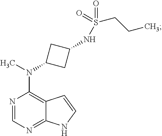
N1=CN=C2C(=C1N(C)C1CC(NS(=O)(CCC)=O)C1)C=CN2
